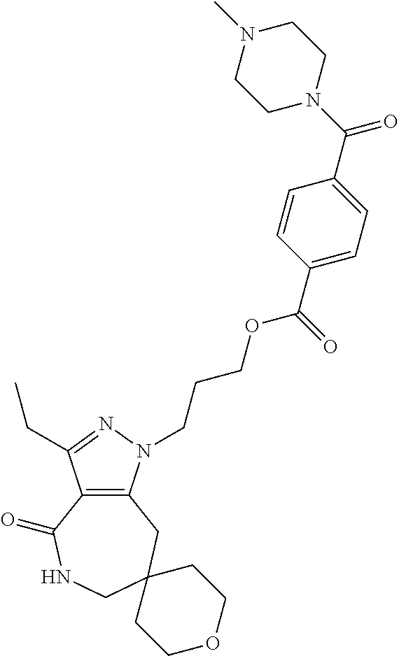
C12=C(N(CCCOC(C3=CC=C(C(N4CCN(C)CC4)=O)C=C3)=O)N=C1CC)CC1(CNC2=O)CCOCC1
